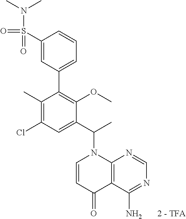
C1(S(=O)(=O)N(C)C)=CC(C2=C(OC)C(C(C)N3C=CC(=O)C4=C3N=CN=C4N)=CC(Cl)=C2C)=CC=C1
